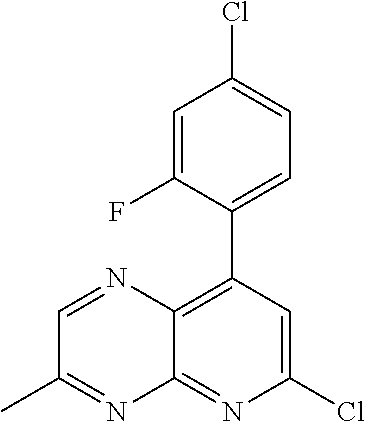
ClC1=CC(C2=CC=C(Cl)C=C2F)=C2C(=N1)N=C(C)C=N2
